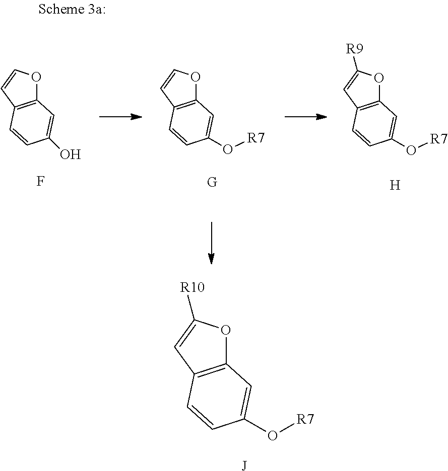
[H].[R9]C1=CC2=C(O1)C=C(O[R7])C=C2.F.O1C2=C(C=C1)C=CC(O)=C2.[G].O1C2=C(C=C1)C=CC(O[R7])=C2.[J].[R10]C1=CC2=C(O1)C=C(O[R7])C=C2
